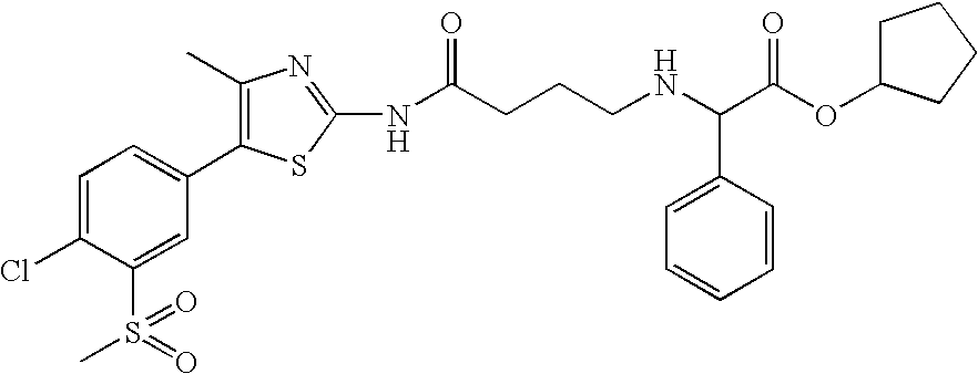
C1=C(Cl)C(S(=O)(C)=O)=CC(C2=C(C)N=C(NC(CCCNC(C(OC3CCCC3)=O)C3=CC=CC=C3)=O)S2)=C1
